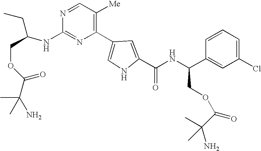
N1=C(NC(CC)COC(=O)C(C)(N)C)N=CC([Me])=C1C1=CNC(C(NC(C2=CC(Cl)=CC=C2)COC(C(C)(N)C)=O)=O)=C1
